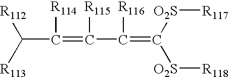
C(C(=C([O2S][R117])[O2S][R118])[R116])(=C(C([R112])[R113])[R114])[R115]
